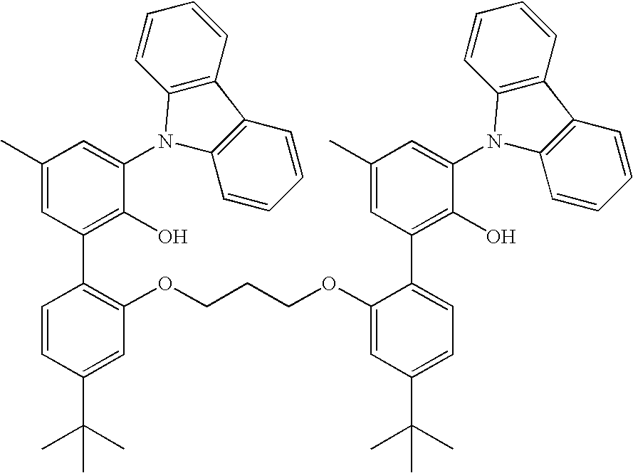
C1(C)=CC(C2=C(OCCCOC3=CC(C(C)(C)C)=CC=C3C3=C(O)C(N4C5=C(C6=C4C=CC=C6)C=CC=C5)=CC(C)=C3)C=C(C(C)(C)C)C=C2)=C(O)C(N2C3=C(C4=C2C=CC=C4)C=CC=C3)=C1
